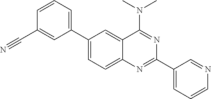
C1(C2=CC=CC(C#N)=C2)=CC=C2C(=C1)C(N(C)C)=NC(C1=CC=CN=C1)=N2
